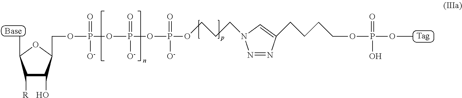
C1([R])C(O)C(COP(=O)([O-])OP(=O)([O-])OP(OCCCN2N=NC(CCCCOP(OC)(=O)O)=C2)(=O)[O-])OC1C
